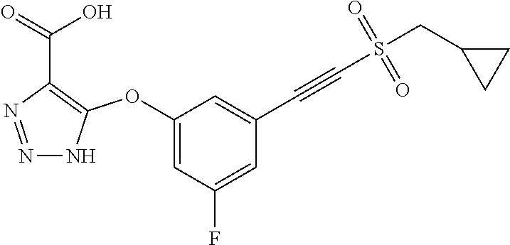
C1(OC2=C(C(=O)O)N=NN2)=CC(F)=CC(C#CS(CC2CC2)(=O)=O)=C1
